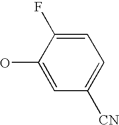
C1(O)=CC([CN])=CC=C1F
